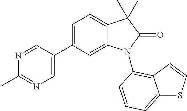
C1=C(C2=CN=C(C)N=C2)C=C2C(=C1)C(C)(C)C(=O)N2C1=C2C(=CC=C1)SC=C2
